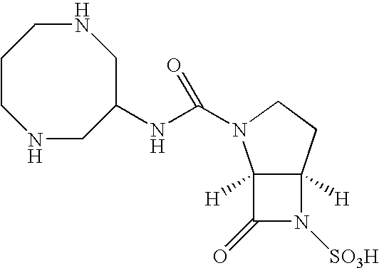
C12([H])C([H])(CCN1C(NC1CNCCCNC1)=O)N([SO3H])C2=O
